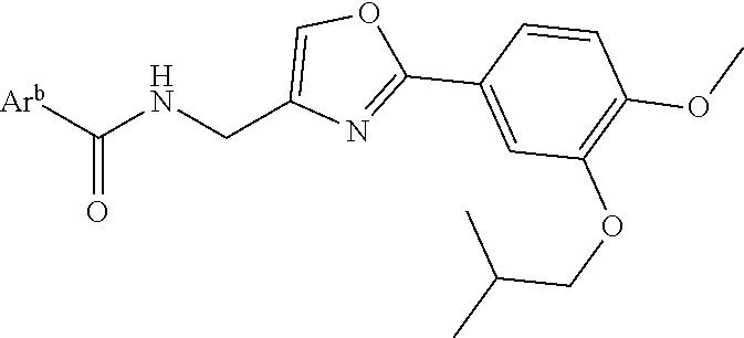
N(CC1=COC(C2=CC(OCC(C)C)=C(OC)C=C2)=N1)C([Arb])=O
